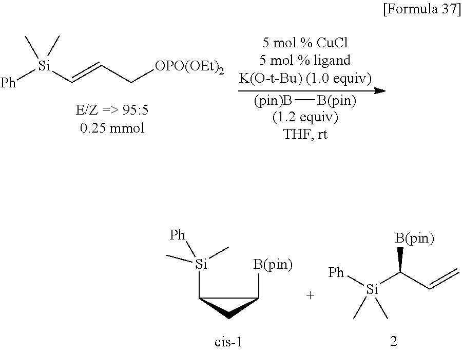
[Ph][Si](C=CC[OPO(OEt)2])(C)C.[(pin)B][B(pin)].[Si](C1CC1[B(pin)])(C)([Ph])C.[Ph][Si](C(C=C)[B(pin)])(C)C
